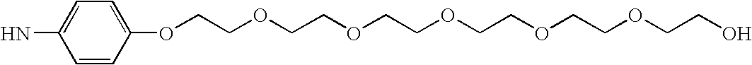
NC1=CC=C(OCCOCCOCCOCCOCCOCCO)C=C1
